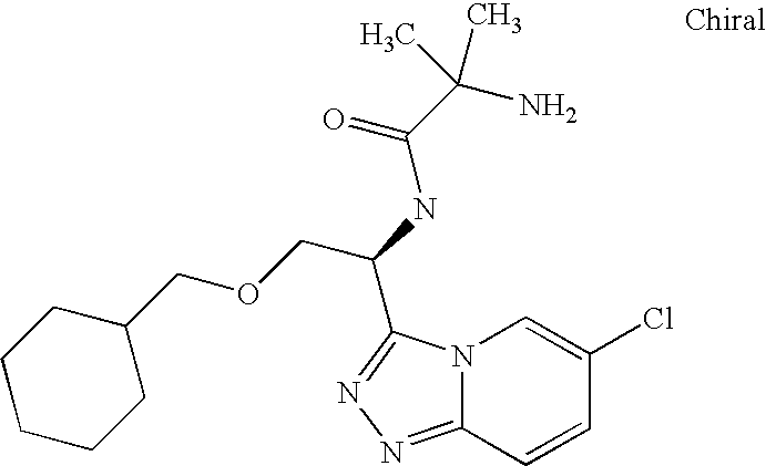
N12C(=NN=C1C(NC(C(N)(C)C)=O)COCC1CCCCC1)C=CC(Cl)=C2
